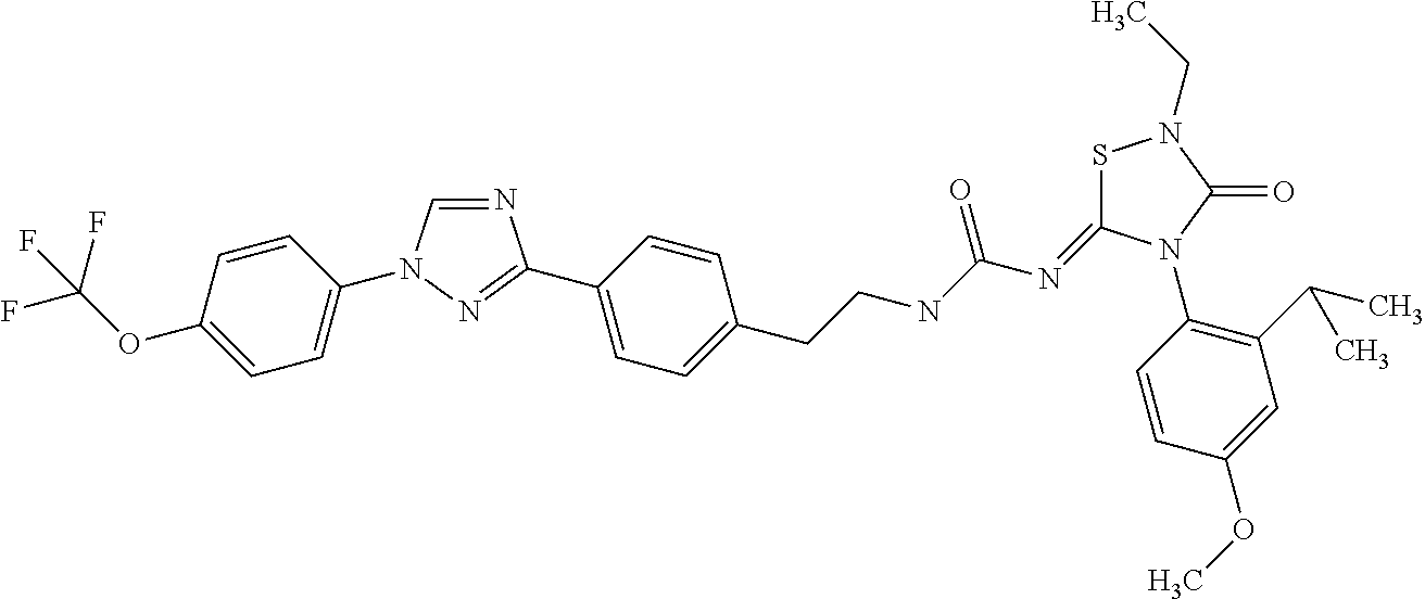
N1=C(C2=CC=C(CCNC(N=C3SN(CC)C(=O)N3C3=C(C(C)C)C=C(OC)C=C3)=O)C=C2)N=CN1C1=CC=C(OC(F)(F)F)C=C1
